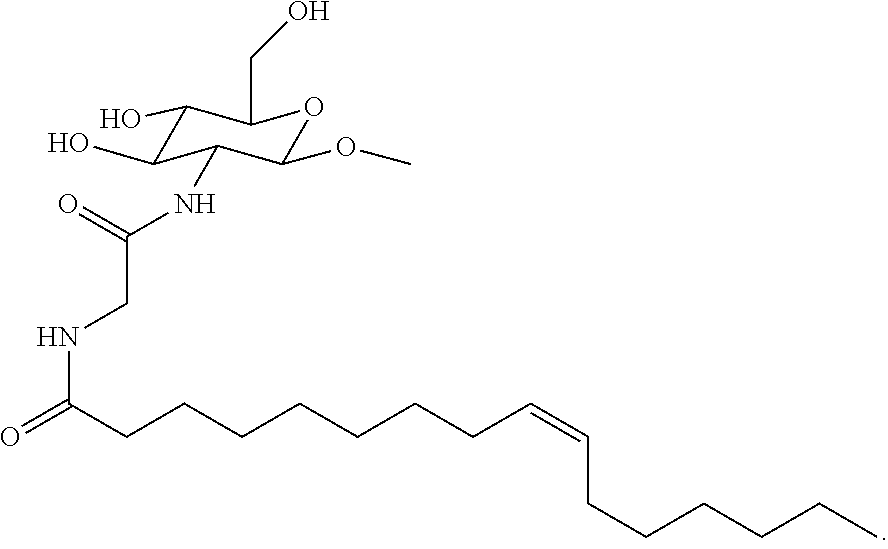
C1(O)C(O)C(NC(CNC(=O)CCCCCCCC=CCCCCCC)=O)C(OC)OC1CO
